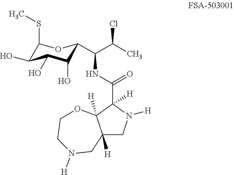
C1(SC)C(O)C(O)C(O)C(C(C(C)Cl)NC(C2([H])C3([H])C([H])(CN2[H])CN([H])CCO3)=O)O1
